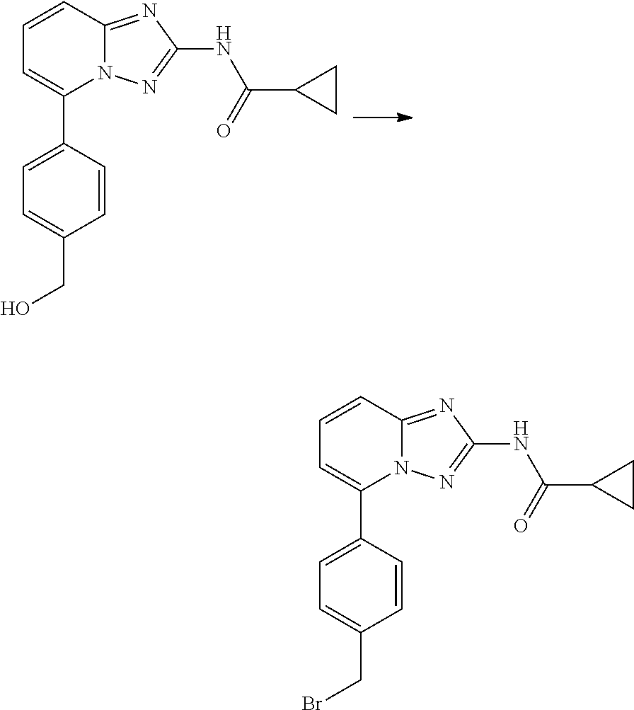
C1=CC=C(C2=CC=C(CO)C=C2)N2C1=NC(NC(=O)C1CC1)=N2.C1=CC=C(C2=CC=C(CBr)C=C2)N2C1=NC(NC(=O)C1CC1)=N2
